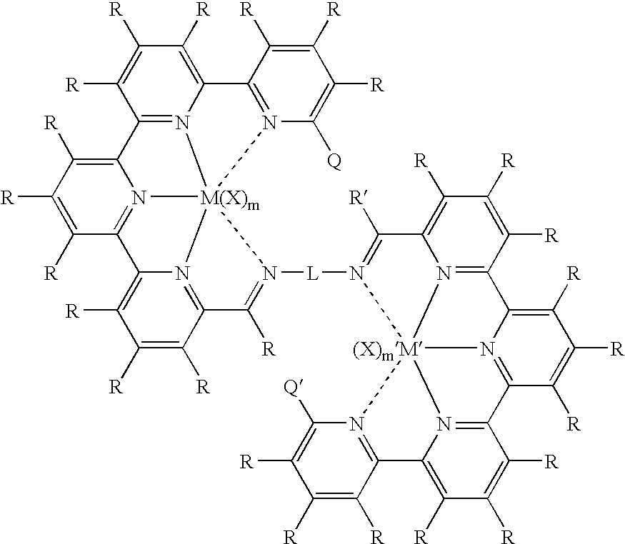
C1([R])=C2N3=C(C([R])=C1[R])C1=C([R])C([R])=C([R])C4=N1[M(X)m]31(N3=C2C([R])=C([R])C([R])=C3[Q])N2=C(C([R])=C([R])C([R])=C42)C([R])=N1[L]N1=C([R])C2=C([R])C([R])=C([R])C3=N2[(X)mM]124N1=C(C([R])=C([R])C([R])=C1C1=N2C([Q])=C([R])C([R])=C1[R])C1=N4C3=C([R])C([R])=C1[R]
